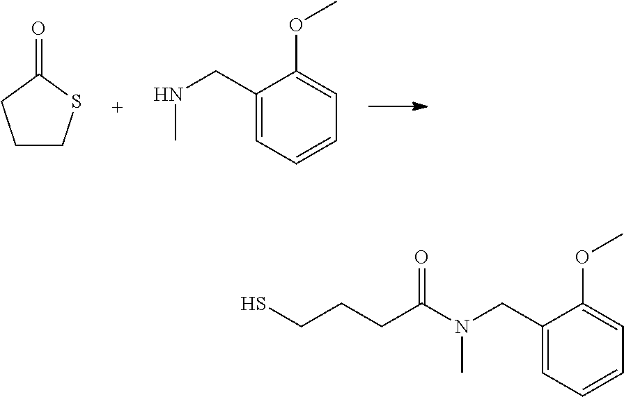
C1(CNC)=CC=CC=C1OC.C1CSC(=O)C1.SCCCC(N(CC1=CC=CC=C1OC)C)=O
